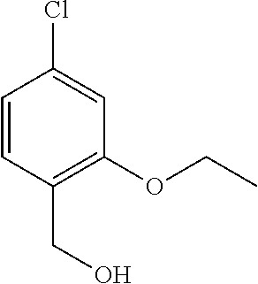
C1=CC(CO)=C(OCC)C=C1Cl
